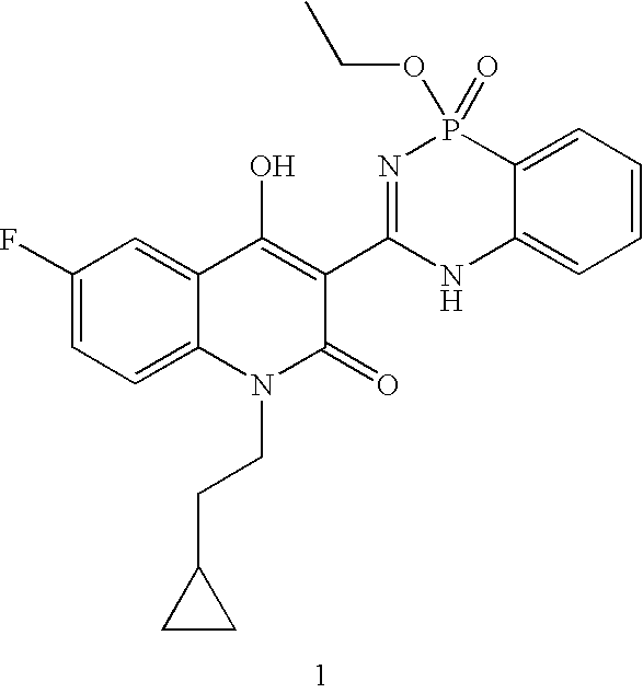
C1(F)=CC=C2C(=C1)C(O)=C(C1=NP(OCC)(=O)C3=CC=CC=C3N1)C(=O)N2CCC1CC1
